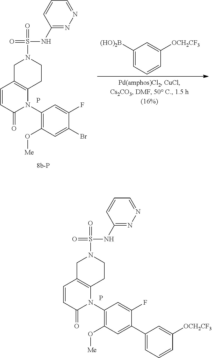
P.C1(N2C3=C(C=CC2=O)CN(S(NC2=NN=CC=C2)(=O)=O)CC3)=C(O[Me])C=C(C2=CC=CC([OCH2CF3])=C2)C(F)=C1.C1(N2C3=C(C=CC2=O)CN(S(NC2=NN=CC=C2)(=O)=O)CC3)=C(O[Me])C=C(Br)C(F)=C1.P.C1([(HO)2B])=CC=CC([OCH2CF3])=C1
